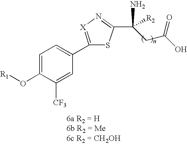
C1=C(O[R1])C([CF3])=CC(C2=[X]N=C(C(N)([R2])CC(O)=O)S2)=C1
